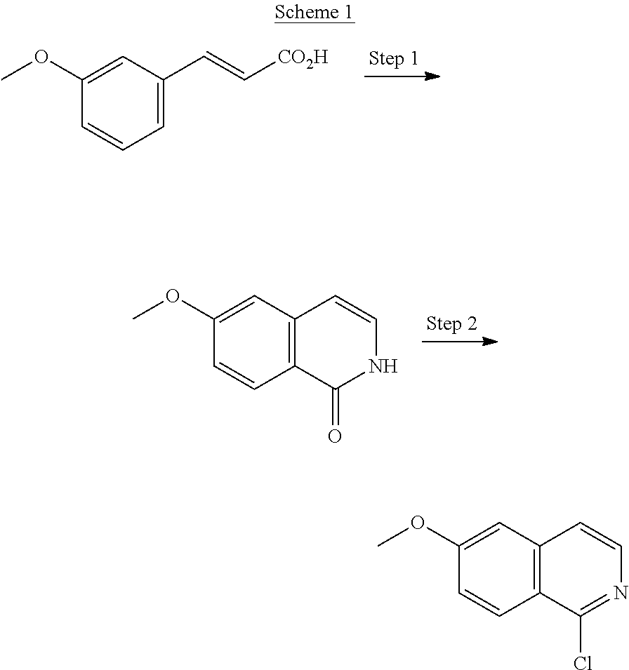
C1=C(C=C[CO2H])C=C(OC)C=C1.C12=C(C=C(OC)C=C1)C=CNC2=O.C12=C(C=C(OC)C=C1)C=CN=C2Cl
